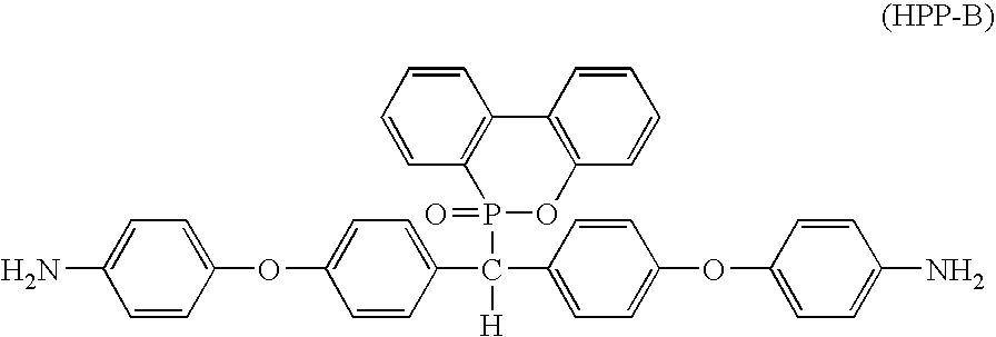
C1(OC2=CC=C(C(C3=CC=C(OC4=CC=C(N)C=C4)C=C3)([H])P3(=O)OC4=C(C5=C3C=CC=C5)C=CC=C4)C=C2)=CC=C(N)C=C1
